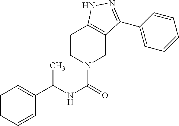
C1=CC=CC(C(NC(=O)N2CCC3=C(C2)C(C2=CC=CC=C2)=NN3)C)=C1
